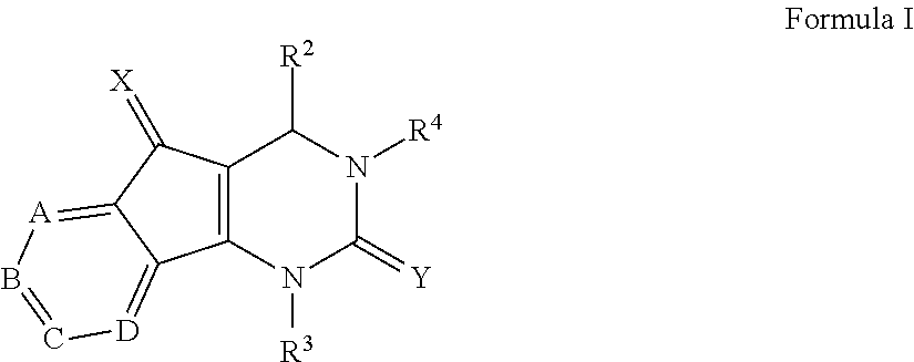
[R2]C1C2=C(N([R3])C(=[Y])N1[R4])C1=[D]C=B[A]=C1C2=[X]
